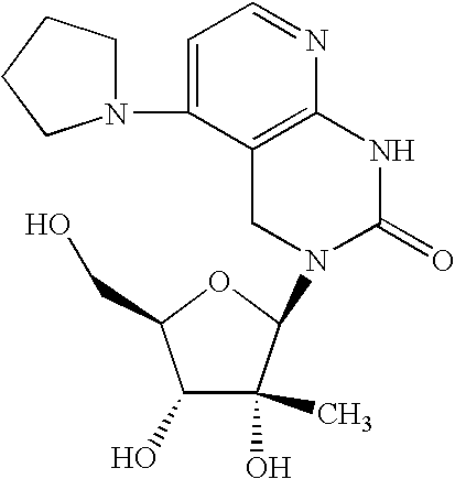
C12=C(NC(=O)N(C3C(C)(O)C(O)C(CO)O3)C1)N=CC=C2N1CCCC1
